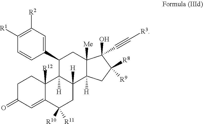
C1C(=O)C=C2C([R12])(C1)C1([H])C([H])(CC2([R10])[R11])C2([H])C([Me])(CC1C1=CC([R2])=C([R1])C=C1)C(C#C[R3])(O)C([R9])([R8])C2
